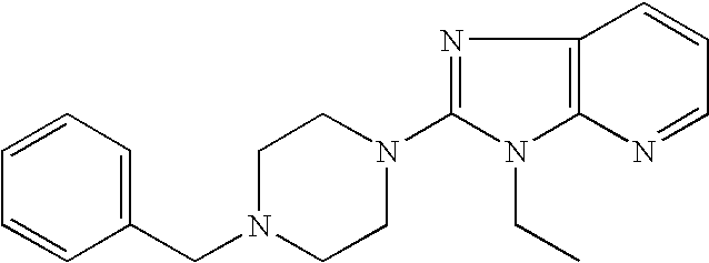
C1(CN2CCN(C3=NC4=C(N3CC)N=CC=C4)CC2)=CC=CC=C1
